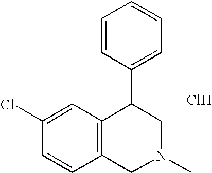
C1=CC(C2C3=C(CN(C)C2)C=CC(Cl)=C3)=CC=C1.Cl
